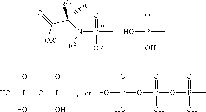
CP(N([R2])C(C([OR4])=O)([R3a])[R3b])(=O)[OR1].OP(=O)(O)C.OP(=O)(O)OP(=O)(O)C.OP(=O)(O)OP(=O)(O)OP(=O)(O)C
